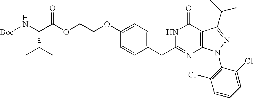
O(CCOC1=CC=C(CC2=NC3=C(C(=O)N2)C(C(C)C)=NN3C2=C(Cl)C=CC=C2Cl)C=C1)C(=O)C(N[Boc])C(C)C
